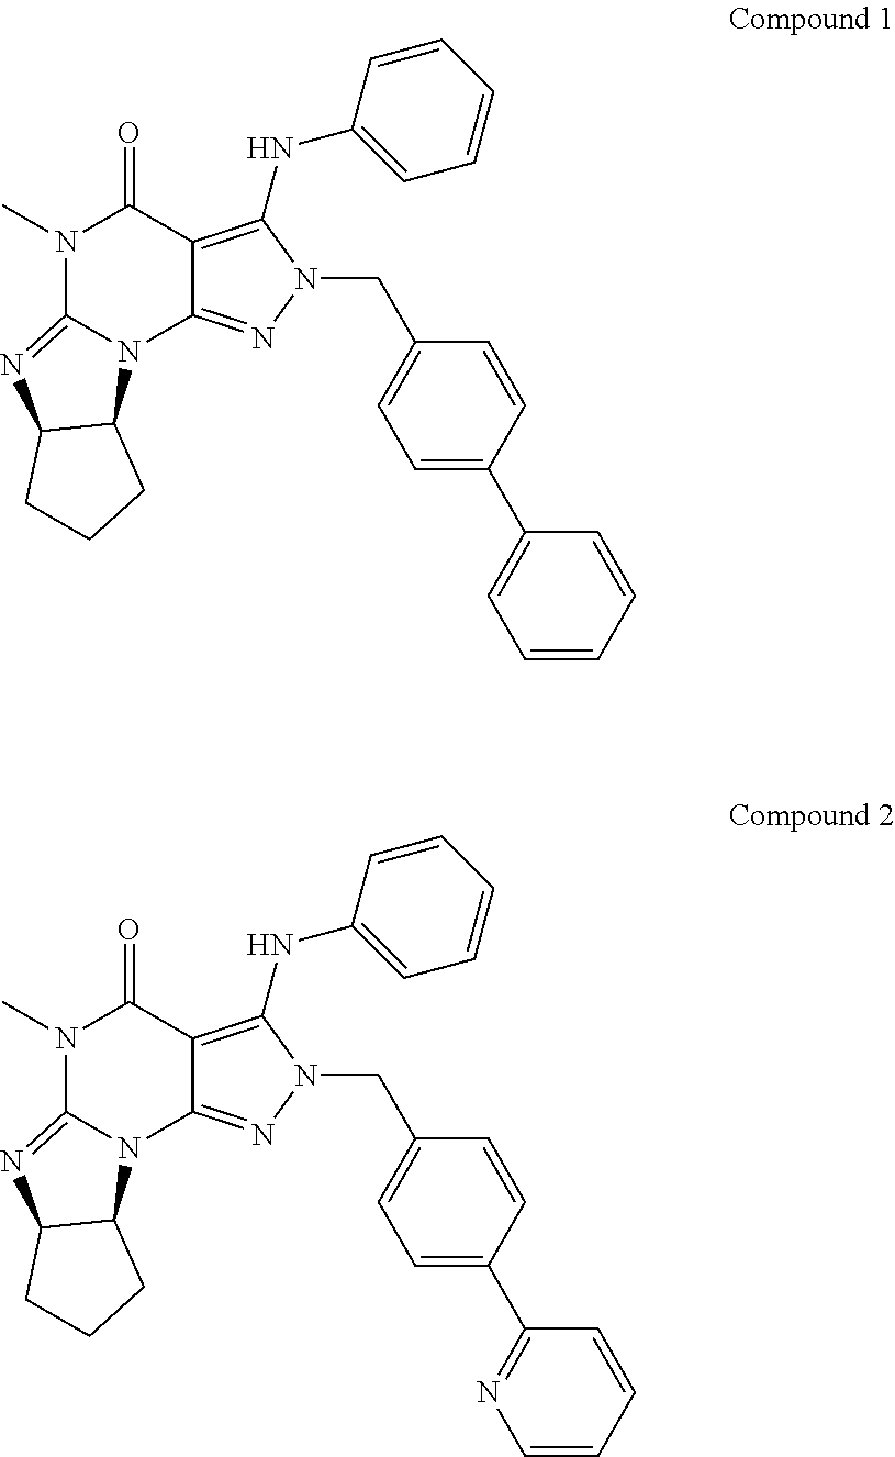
N1(C)C2=NC3C(N2C2=NN(CC4=CC=C(C5=CC=CC=C5)C=C4)C(NC4=CC=CC=C4)=C2C1=O)CCC3.N1(C)C2=NC3C(N2C2=NN(CC4=CC=C(C5=NC=CC=C5)C=C4)C(NC4=CC=CC=C4)=C2C1=O)CCC3
